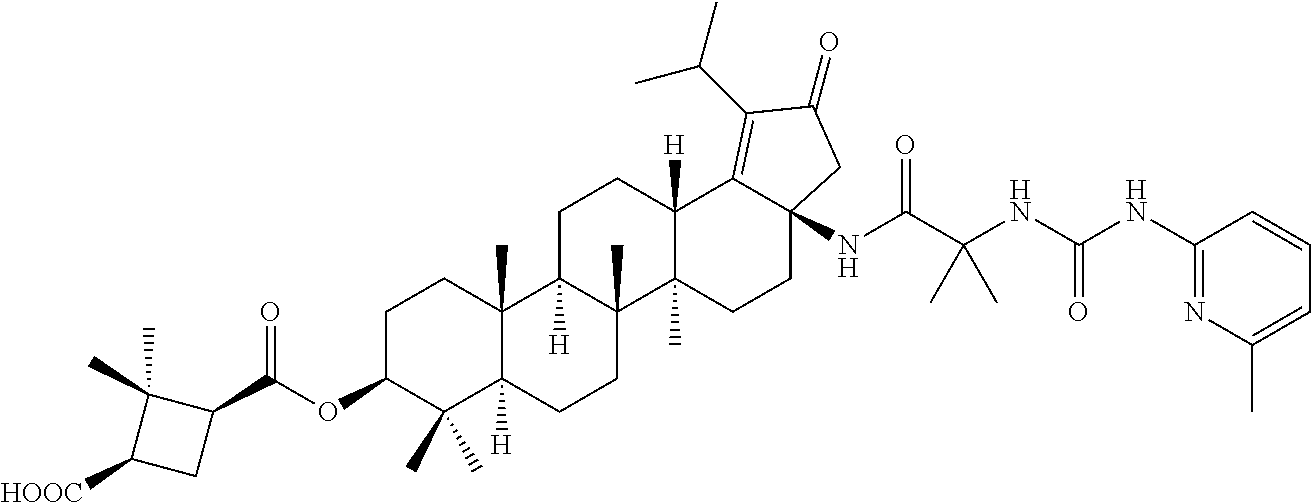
C1C2([H])C(C)(C3(C)C([H])(C1)C1=C(C(C)C)C(=O)CC1(NC(C(NC(NC1=NC(C)=CC=C1)=O)(C)C)=O)CC3)CCC1([H])C2(C)CCC(OC(C2C(C)(C)C([HOOC])C2)=O)C1(C)C
